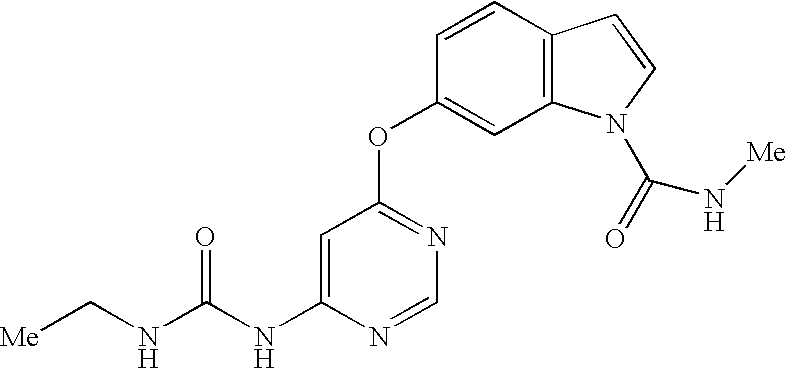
N(C(NC1=CC(OC2=CC3=C(C=C2)C=CN3C(=O)N[Me])=NC=N1)=O)C[Me]
